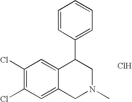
C1=C2C(=CC(Cl)=C1Cl)C(C1=CC=CC=C1)CN(C)C2.Cl
